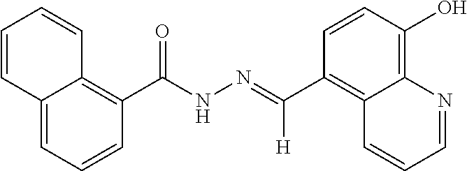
C12=C(O)C=CC(C(=NNC(C3=C4C(=CC=C3)C=CC=C4)=O)[H])=C1C=CC=N2
